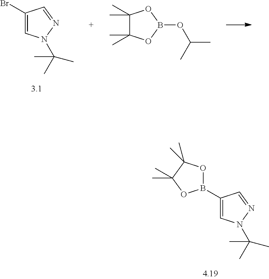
C1(B2OC(C)(C)C(C)(C)O2)=CN(C(C)(C)C)N=C1.C1(Br)=CN(C(C)(C)C)N=C1.C1(C)(C)C(C)(C)OB(OC(C)C)O1
